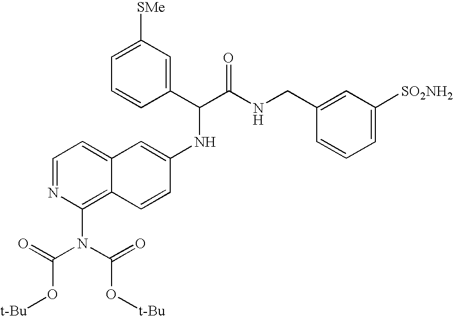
C1=NC(N(C(=O)O[t-Bu])C(=O)O[t-Bu])=C2C(=C1)C=C(NC(C(NCC1=CC([SO2NH2])=CC=C1)=O)C1=CC([SMe])=CC=C1)C=C2
